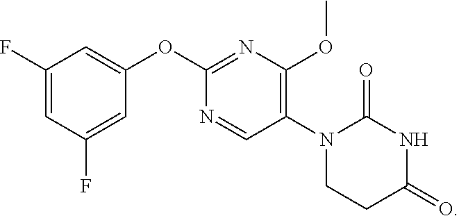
C1(F)=CC(F)=CC(OC2=NC(OC)=C(N3CCC(=O)NC3=O)C=N2)=C1
